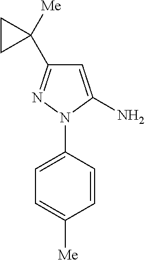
C1=CC(N2N=C(C3([Me])CC3)C=C2N)=CC=C1[Me]
